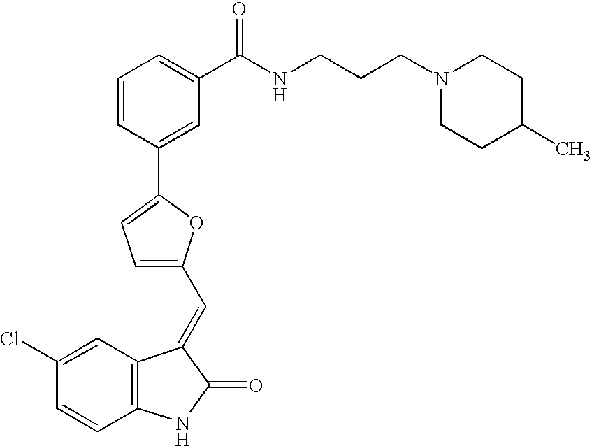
C1(Cl)=CC2=C(C=C1)NC(=O)C2=CC1=CC=C(C2=CC(C(NCCCN3CCC(C)CC3)=O)=CC=C2)O1
